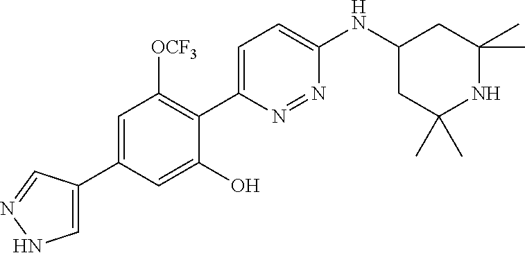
C1=C(C2=CNN=C2)C=C(O)C(C2=CC=C(NC3CC(C)(C)NC(C)(C)C3)N=N2)=C1[OCF3]
